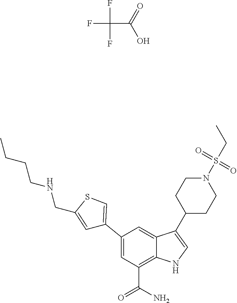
FC(F)(C(=O)O)F.C1=C(C2=CSC(CNCCCC)=C2)C=C2C(=C1C(N)=O)NC=C2C1CCN(S(CC)(=O)=O)CC1
